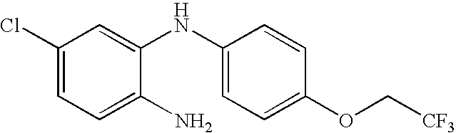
C1(Cl)=CC=C(N)C(NC2=CC=C(OC[CF3])C=C2)=C1
